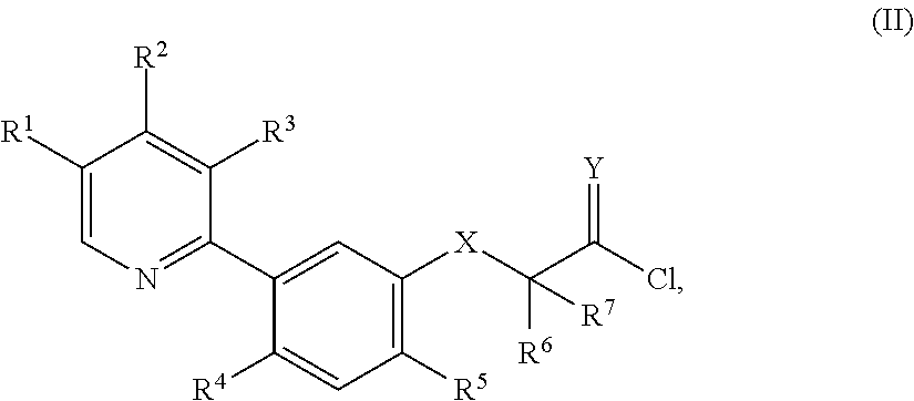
C1([R1])=CN=C(C2=CC([X]C(C(Cl)=[Y])([R6])[R7])=C([R5])C=C2[R4])C([R3])=C1[R2]
